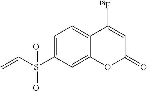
C12=CC=C(S(C=C)(=O)=O)C=C1OC(=O)C=C2[18F]
